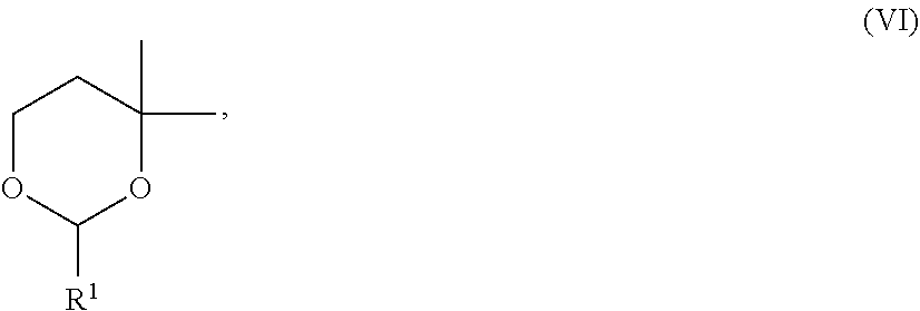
C1OC([R1])OC(C)(C)C1
